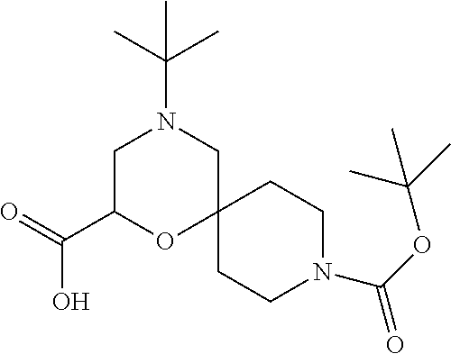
N1(C(OC(C)(C)C)=O)CCC2(CC1)CN(C(C)(C)C)CC(C(=O)O)O2
